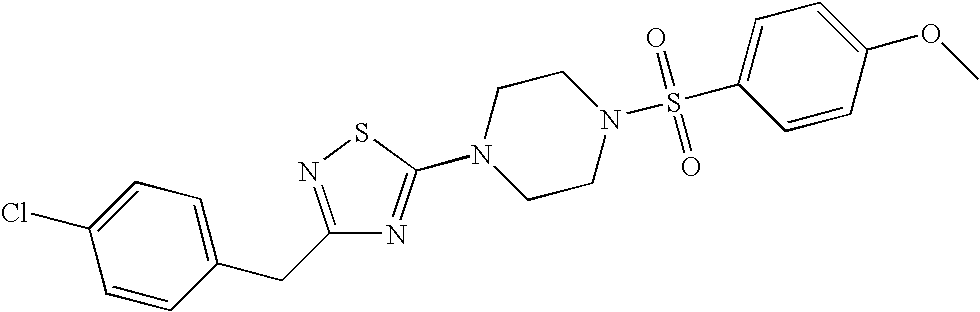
C1=CC(CC2=NSC(N3CCN(S(C4=CC=C(OC)C=C4)(=O)=O)CC3)=N2)=CC=C1Cl
